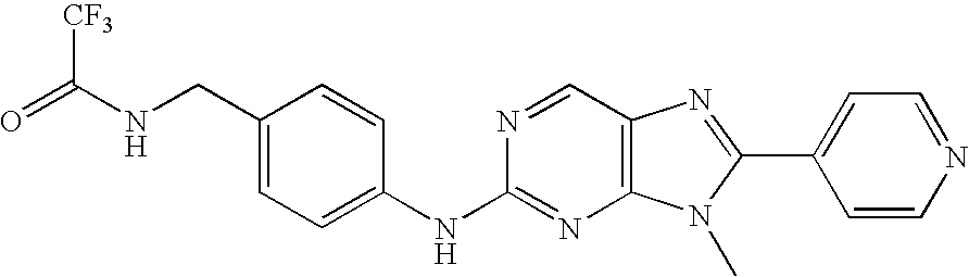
N(C1=NC2=C(C=N1)N=C(C1=CC=NC=C1)N2C)C1=CC=C(CNC(=O)[CF3])C=C1
